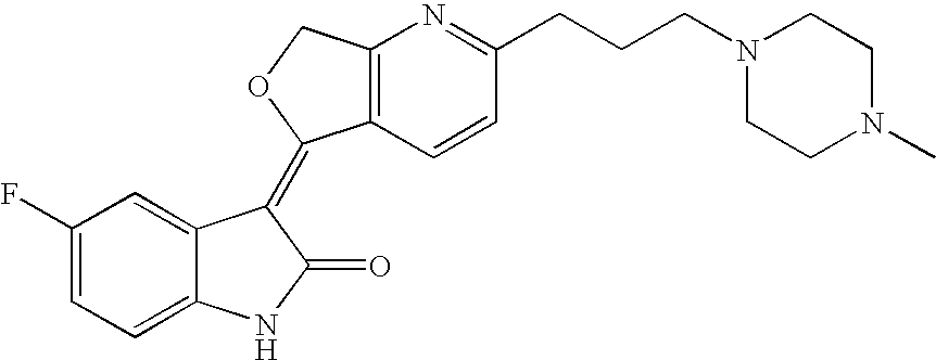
C1(F)=CC=C2C(=C1)C(=C1C3=C(CO1)N=C(CCCN1CCN(C)CC1)C=C3)C(=O)N2
